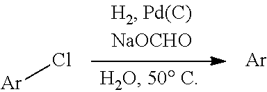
[Ar]Cl.[Ar]
